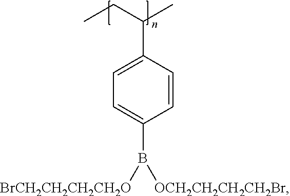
CCC(C)C1=CC=C(B([BrCH2CH2CH2CH2O])[OCH2CH2CH2CH2Br])C=C1
